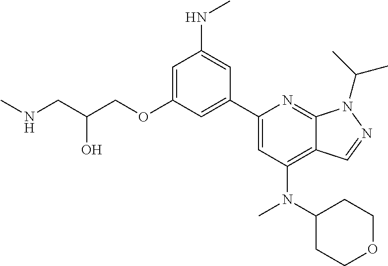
C(O)(CNC)COC1=CC(NC)=CC(C2=CC(N(C3CCOCC3)C)=C3C(=N2)N(C(C)C)N=C3)=C1
